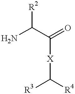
NC(C(=O)[X]C([R3])[R4])[R2]
